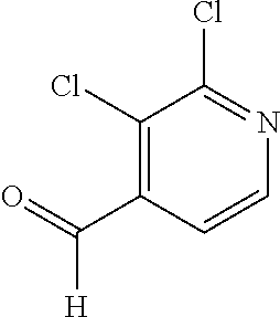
C1(Cl)=C(C([H])=O)C=CN=C1Cl
